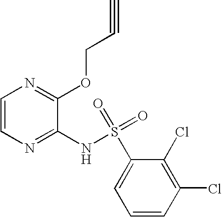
C1=CN=C(NS(C2=CC=CC(Cl)=C2Cl)(=O)=O)C(OCC#C)=N1
